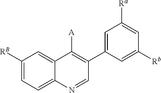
C1([RB])=CC=C2C(=C1)C([A])=C(C1=CC([Ra])=CC([Rb])=C1)C=N2
